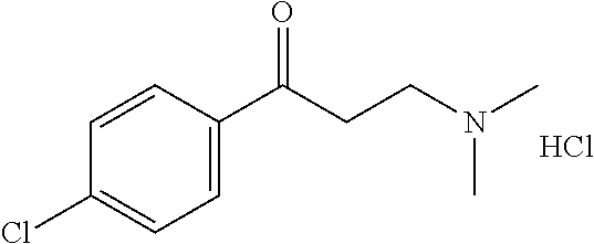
C1=C(C(CCN(C)C)=O)C=CC(Cl)=C1.Cl
